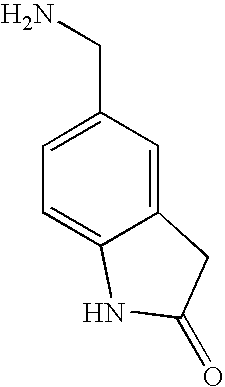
C1=C(CN)C=C2C(=C1)NC(=O)C2
